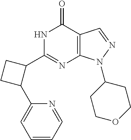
N1C(C2CCC2C2=CC=CC=N2)=NC2=C(C1=O)C=NN2C1CCOCC1
